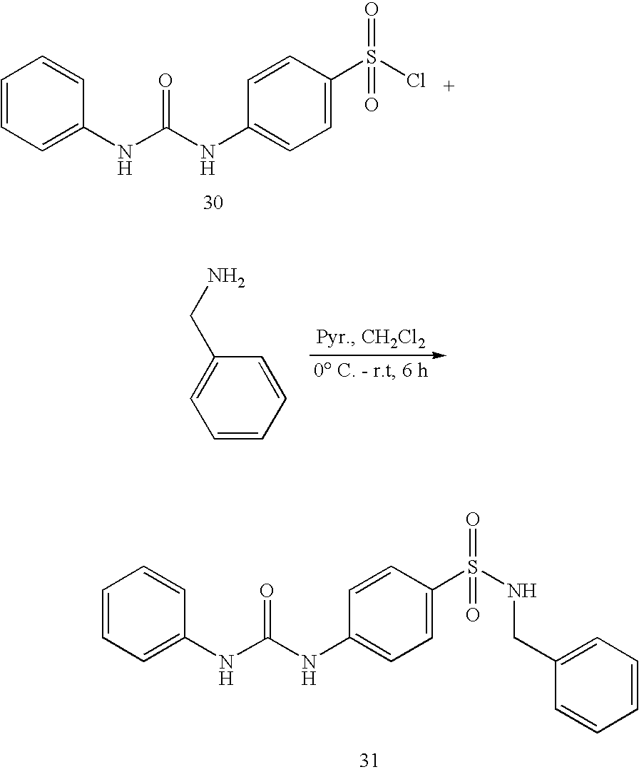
C1=CC=C(NC(NC2=CC=C(S(Cl)(=O)=O)C=C2)=O)C=C1.C1=CC=C(NC(NC2=CC=C(S(NCC3=CC=CC=C3)(=O)=O)C=C2)=O)C=C1.C1=CC=CC(CN)=C1
